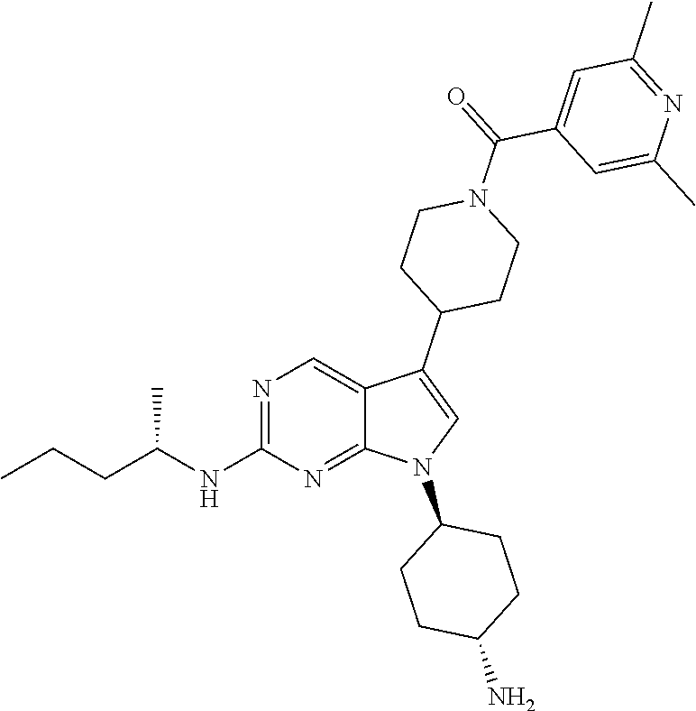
N1=C(NC(CCC)C)N=C2C(=C1)C(C1CCN(C(=O)C3=CC(C)=NC(C)=C3)CC1)=CN2C1CCC(N)CC1
